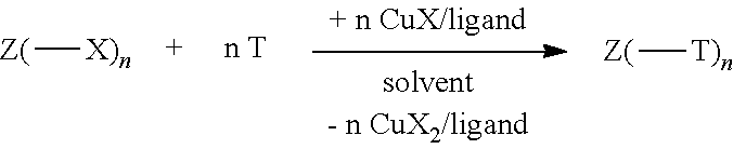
[Z(][X)n].[Z(][T)n]
